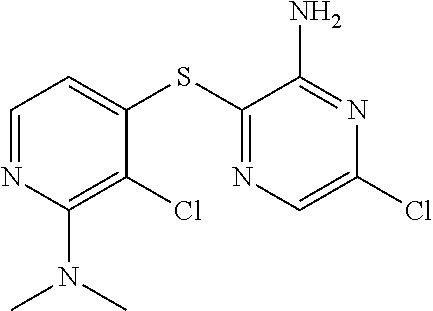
C1=C(SC2=NC=C(Cl)N=C2N)C(Cl)=C(N(C)C)N=C1
